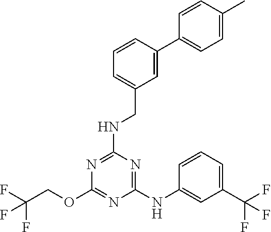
C1(NC2=CC(C(F)(F)F)=CC=C2)=NC(NCC2=CC=CC(C3=CC=C(C)C=C3)=C2)=NC(OCC(F)(F)F)=N1
